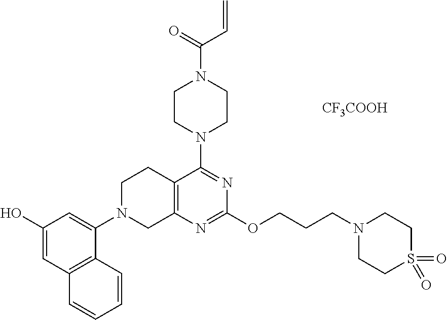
[CF3COOH].C12=C(N=C(OCCCN3CCS(=O)(=O)CC3)N=C1N1CCN(C(=O)C=C)CC1)CN(C1=CC(O)=CC3=C1C=CC=C3)CC2
